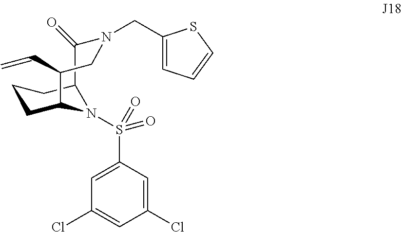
C1CC2N(S(=O)(C3=CC(Cl)=CC(Cl)=C3)=O)C(C1)C(=O)N(CC1=CC=CS1)CC2C=C
